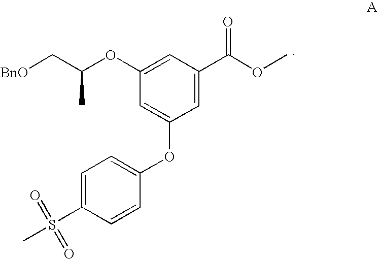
C1=C(S(C)(=O)=O)C=CC(OC2=CC(OC(C[BnO])C)=CC(C(OC)=O)=C2)=C1
